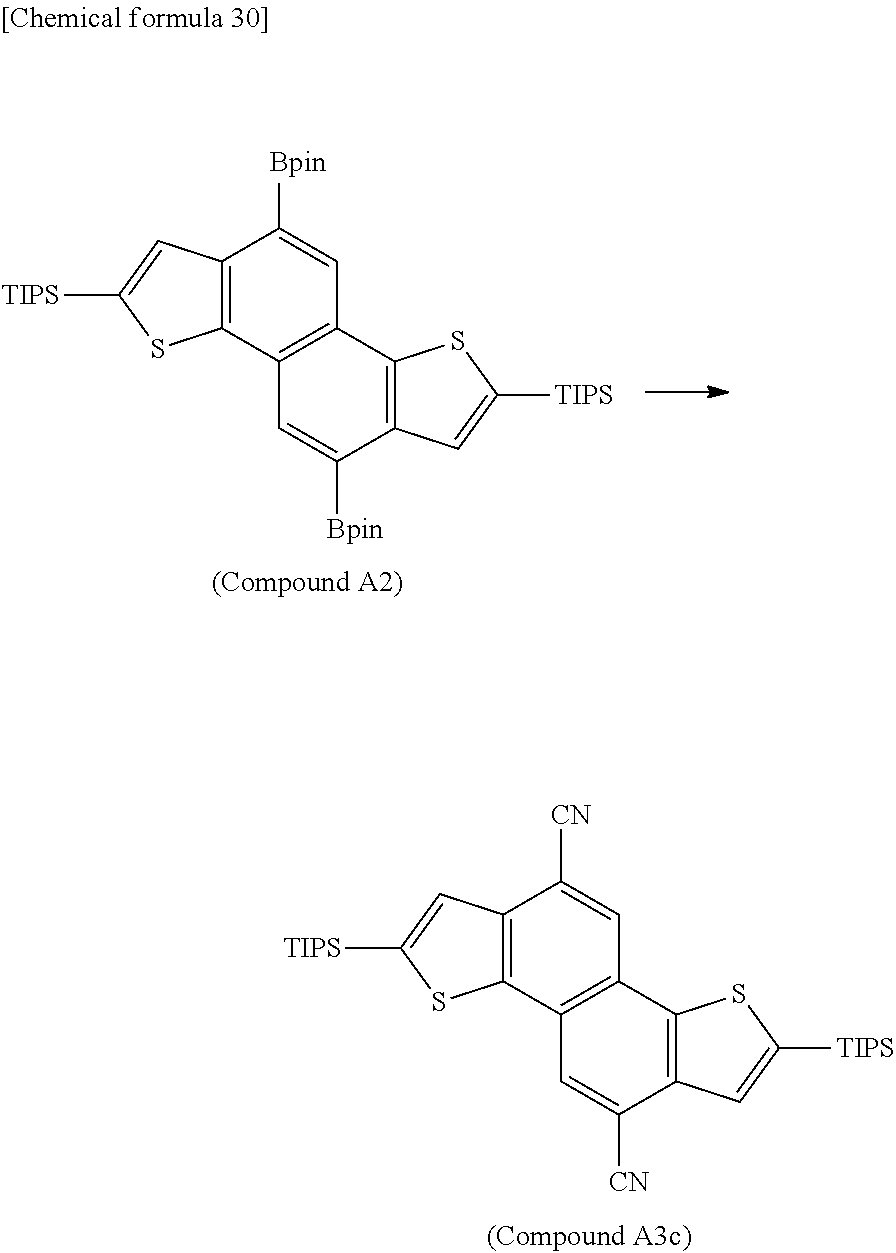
C12=C(C3=C(C=C1[Bpin])C1=C(C([Bpin])=C3)C=C([TIPS])S1)SC([TIPS])=C2.C12=C(C3=C(C=C1[CN])C1=C(C([CN])=C3)C=C([TIPS])S1)SC([TIPS])=C2
